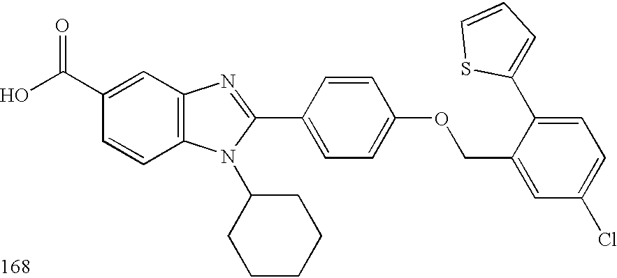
OC(C1=CC2=C(C=C1)N(C1CCCCC1)C(C1=CC=C(OCC3=CC(Cl)=CC=C3C3=CC=CS3)C=C1)=N2)=O
